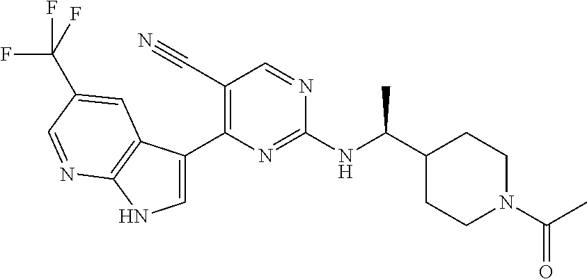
C1=C(C2=C(C#N)C=NC(NC(C3CCN(C(=O)C)CC3)C)=N2)C2=C(N1)N=CC(C(F)(F)F)=C2
